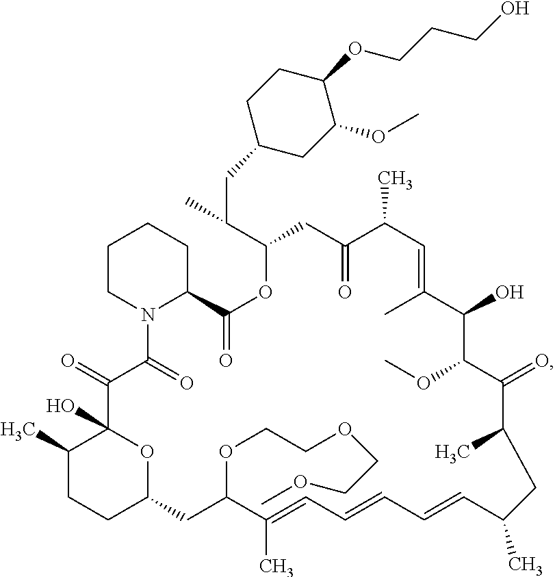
C1CN2C(CC1)C(=O)OC(C(C)CC1CC(OC)C(OCCCO)CC1)CC(=O)C(C)C=C(C)C(O)C(OC)C(=O)C(C)CC(C)C=CC=CC=C(C)C(OCCOCCOC)CC1CCC(C)C(O)(C(=O)C2=O)O1
